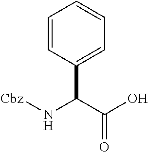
C1=CC(C(N[Cbz])C(=O)O)=CC=C1
